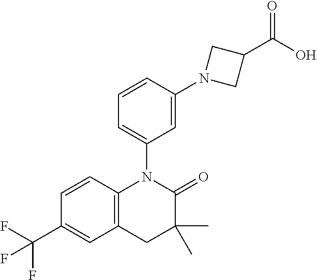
C12=C(N(C3=CC=CC(N4CC(C(O)=O)C4)=C3)C(=O)C(C)(C)C1)C=CC(C(F)(F)F)=C2
